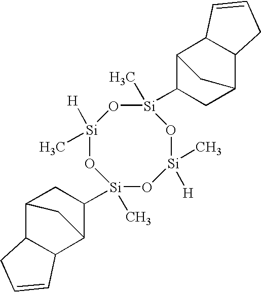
[Si]1(C2CC3C4C(C2C3)C=CC4)(C)O[Si](C)([H])O[Si](C)(C2CC3C4C(C2C3)C=CC4)O[Si]([H])(C)O1
